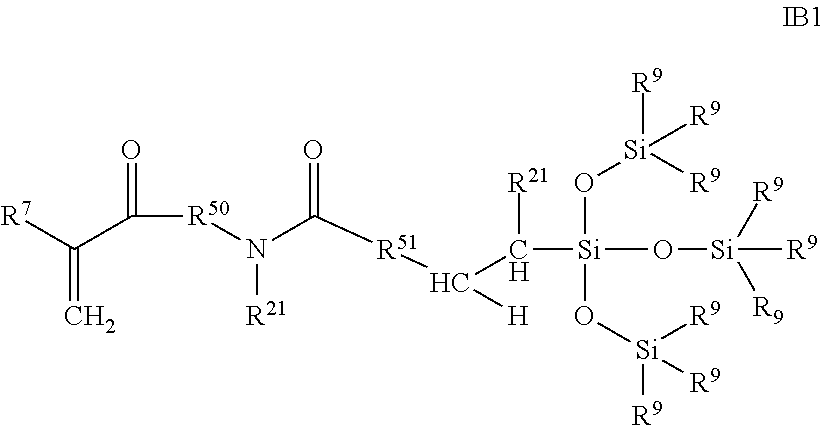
[R7]C(C(=O)[R50]N([R21])C(=O)[R51]C([H])C([R21])[Si](O[Si]([R9])([R9])[R9])(O[Si]([R9])([R9])[R9])O[Si]([R9])([R9])[R9])=C
